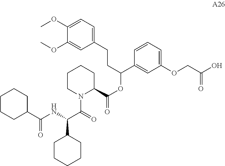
C1CN(C(=O)C(C2CCCCC2)NC(C2CCCCC2)=O)C(C(=O)OC(C2=CC(OCC(O)=O)=CC=C2)CCC2=CC=C(OC)C(OC)=C2)CC1
